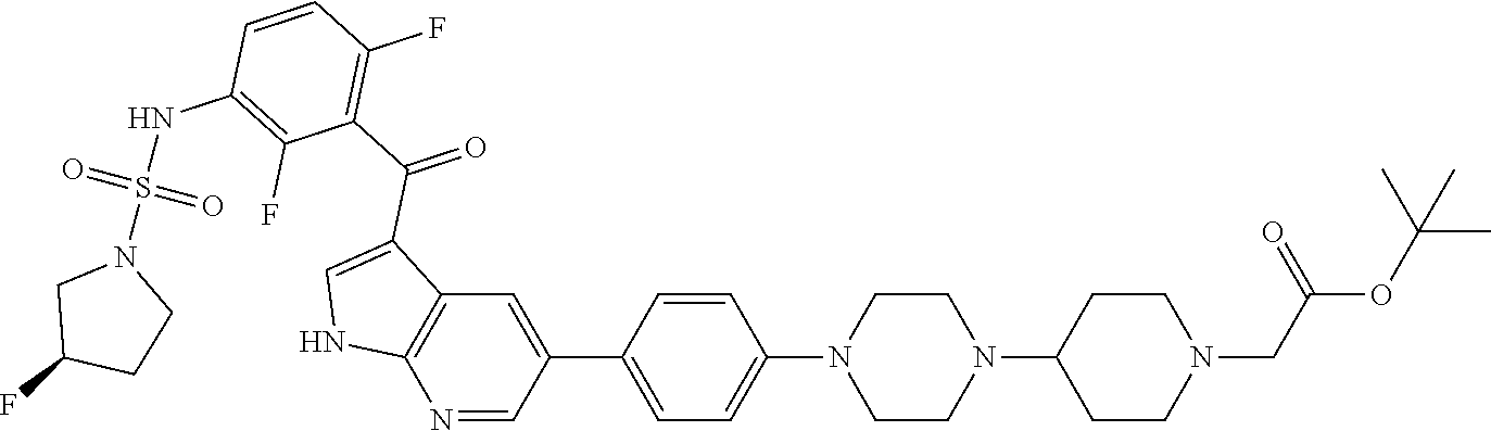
C1=C(C2=CC3=C(N=C2)NC=C3C(C2=C(F)C=CC(NS(N3CC(F)CC3)(=O)=O)=C2F)=O)C=CC(N2CCN(C3CCN(CC(OC(C)(C)C)=O)CC3)CC2)=C1
